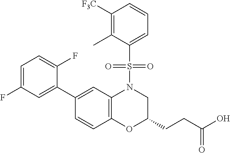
C1(C2=CC(F)=CC=C2F)=CC2=C(C=C1)OC(CCC(O)=O)CN2S(C1=CC=CC([F3C])=C1C)(=O)=O
